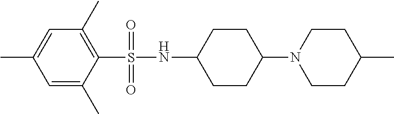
C1(NS(C2=C(C)C=C(C)C=C2C)(=O)=O)CCC(N2CCC(C)CC2)CC1
